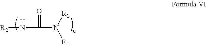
C(N([R1])[R1])(=O)N[R2]
